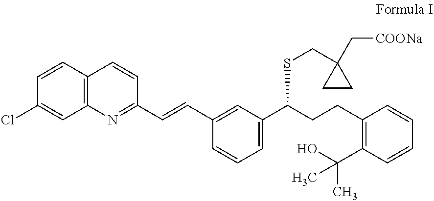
C1=CC2=C(C=C1Cl)N=C(C=CC1=CC(C(CCC3=C(C(O)(C)C)C=CC=C3)SCC3(C[COONa])CC3)=CC=C1)C=C2
